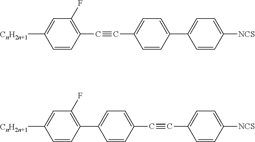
C1=CC(C#CC2=CC=C(C3=CC=C([NCS])C=C3)C=C2)=C(F)C=C1[CnH2n+1].C1=CC(C2=CC=C(C#CC3=CC=C([NCS])C=C3)C=C2)=C(F)C=C1[CnH2n+1]
